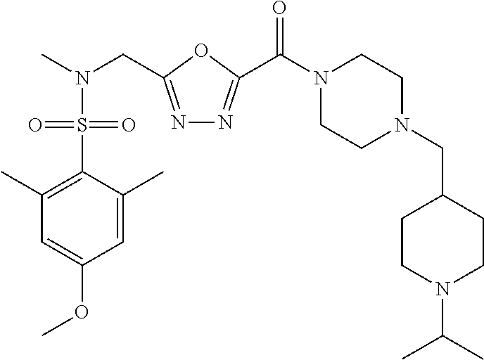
N1=C(CN(C)S(C2=C(C)C=C(OC)C=C2C)(=O)=O)OC(C(N2CCN(CC3CCN(C(C)C)CC3)CC2)=O)=N1
